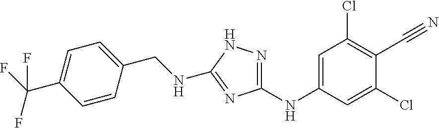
C1=CC(CNC2=NC(NC3=CC(Cl)=C(C#N)C(Cl)=C3)=NN2)=CC=C1C(F)(F)F
